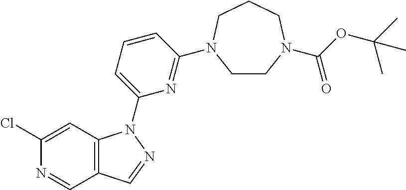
ClC1=CC2=C(C=N1)C=NN2C1=CC=CC(N2CCN(C(OC(C)(C)C)=O)CCC2)=N1
